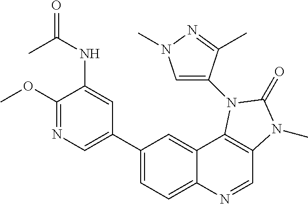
C1(OC)=NC=C(C2=CC=C3C(=C2)C2=C(C=N3)N(C)C(=O)N2C2=CN(C)N=C2C)C=C1NC(C)=O
